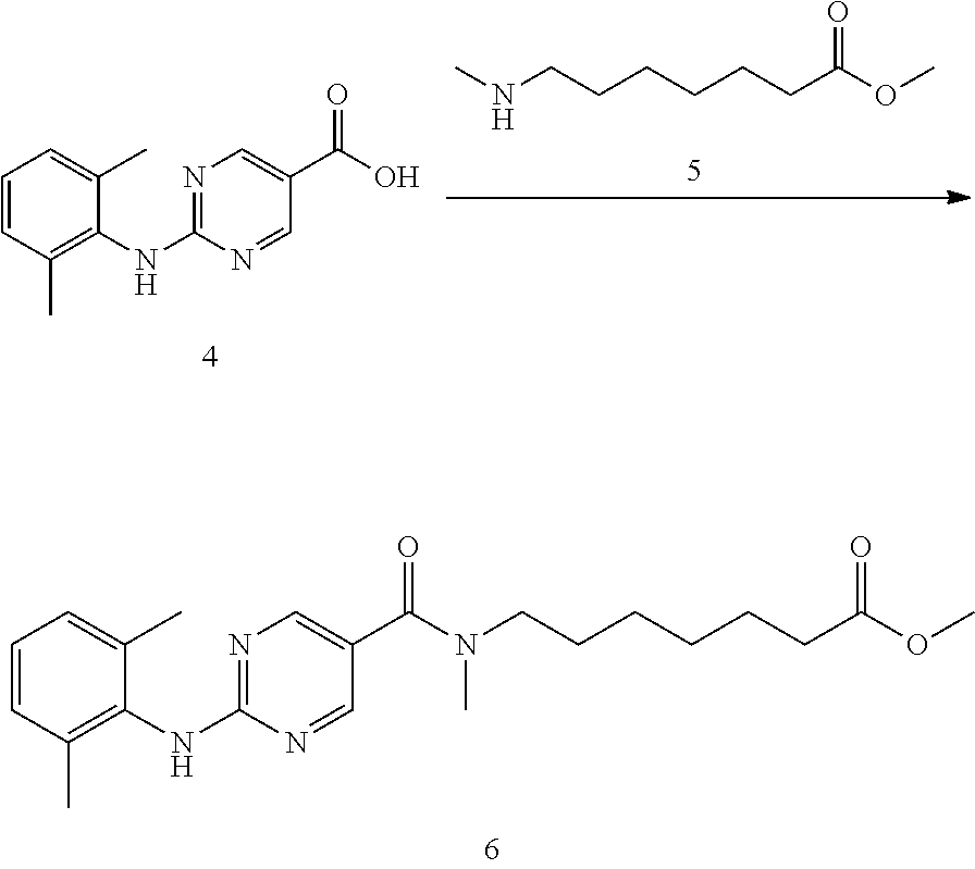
C1=CC(C)=C(NC2=NC=C(C(N(CCCCCCC(OC)=O)C)=O)C=N2)C(C)=C1.CNCCCCCCC(OC)=O.N1=C(NC2=C(C)C=CC=C2C)N=CC(C(=O)O)=C1
